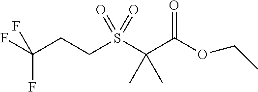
C(C(F)(F)F)CS(C(C(OCC)=O)(C)C)(=O)=O
